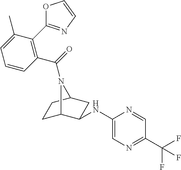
C1(C(=O)N2C3CCC2CC3NC2=CN=C(C(F)(F)F)C=N2)=C(C2=NC=CO2)C(C)=CC=C1
